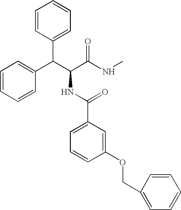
C(C(C(NC)=O)NC(C1=CC=CC(OCC2=CC=CC=C2)=C1)=O)(C1=CC=CC=C1)C1=CC=CC=C1
